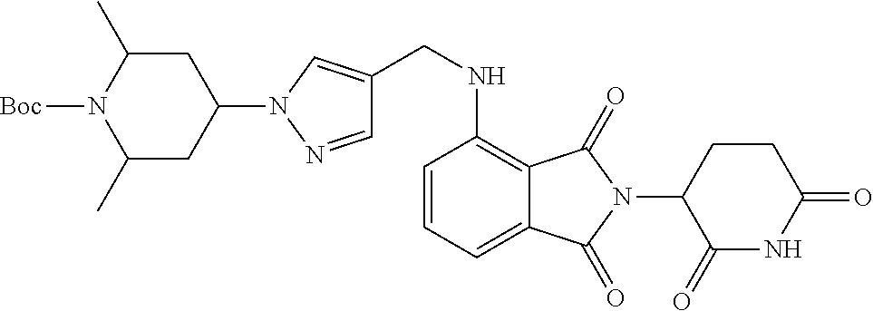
C1=C2C(=C(NCC3=CN(C4CC(C)N([Boc])C(C)C4)N=C3)C=C1)C(=O)N(C1C(=O)NC(=O)CC1)C2=O
